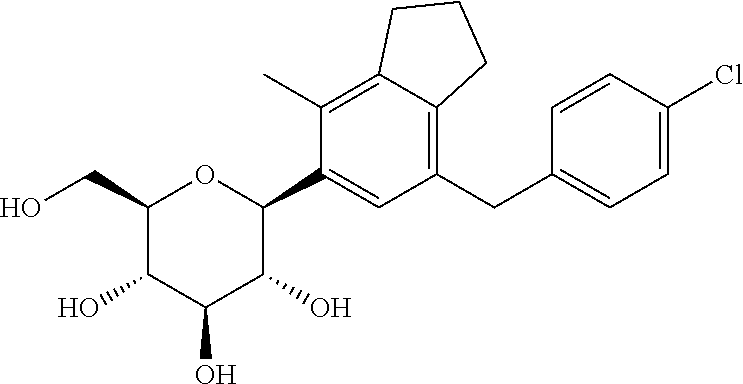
C1(CO)C(O)C(O)C(O)C(C2=CC(CC3=CC=C(Cl)C=C3)=C3C(=C2C)CCC3)O1
